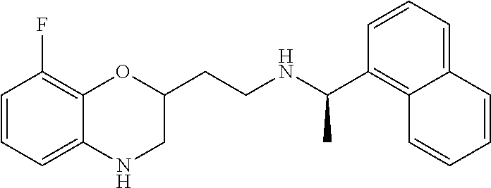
C1=CC=C2C(=C1F)OC(CCNC(C1=C3C(=CC=C1)C=CC=C3)C)CN2
